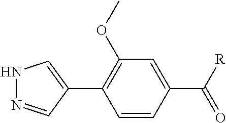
N1N=CC(C2=C(OC)C=C(C([R])=O)C=C2)=C1
